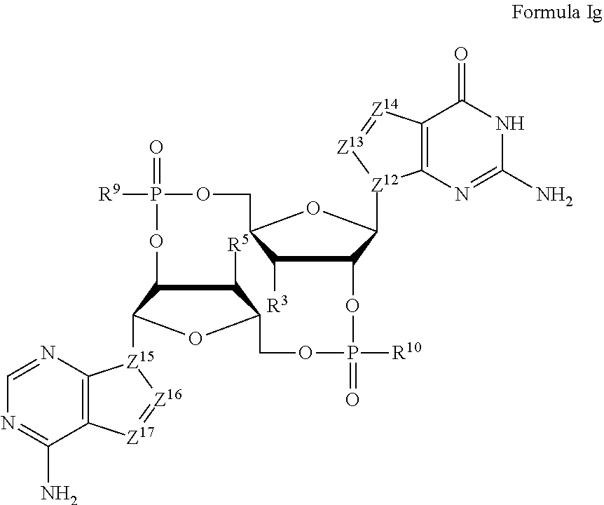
N1C(N)=NC2=C(C1=O)[Z14]=[Z13][Z12]2C1C2C([R3])C(O1)COP([R9])(=O)OC1C([R5])C(OC1[Z15]1C3=C(C(N)=NC=N3)[Z17]=[Z16]1)COP([R10])(=O)O2
